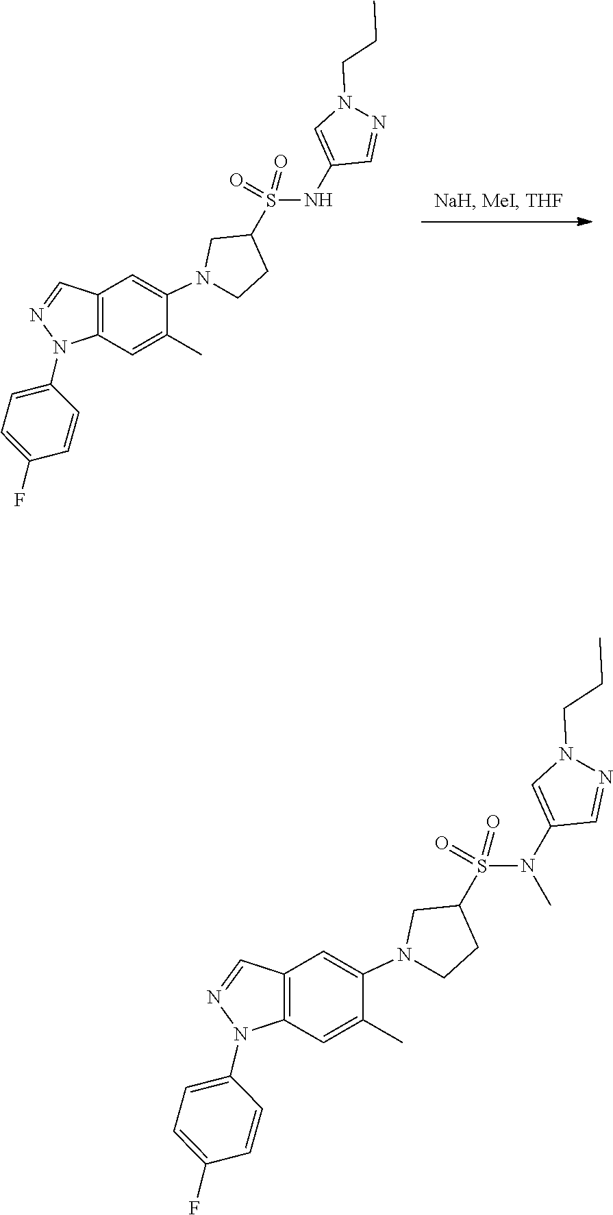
N1(C2=CC=C(F)C=C2)N=CC2=C1C=C(C)C(N1CCC(S(=O)(=O)NC3=CN(CCC)N=C3)C1)=C2.N1(C2=CC=C(F)C=C2)N=CC2=C1C=C(C)C(N1CCC(S(=O)(=O)N(C3=CN(CCC)N=C3)C)C1)=C2
